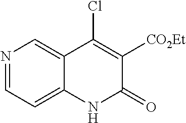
N1=CC=C2C(=C1)C(Cl)=C([CO2Et])C(=O)N2
